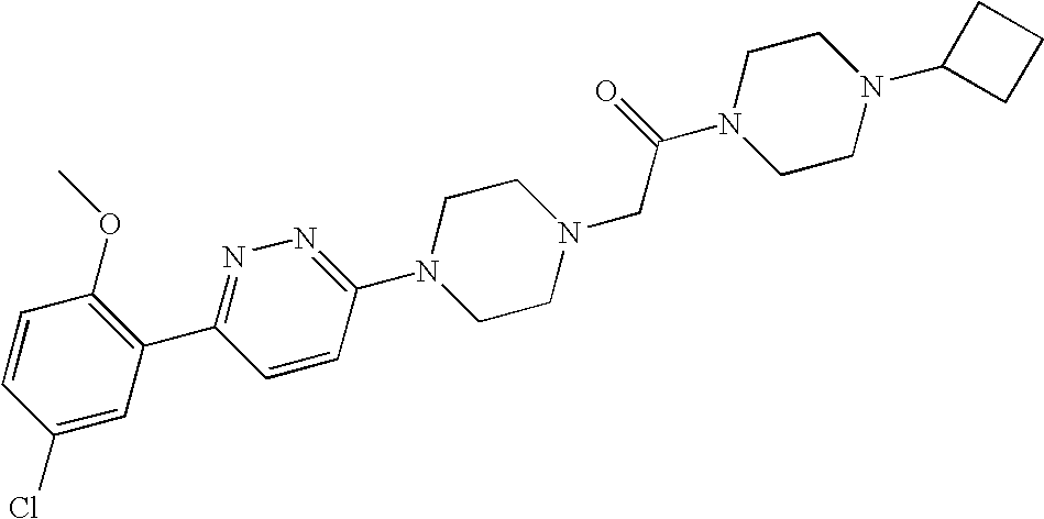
N1=C(C2=C(OC)C=CC(Cl)=C2)C=CC(N2CCN(CC(N3CCN(C4CCC4)CC3)=O)CC2)=N1
